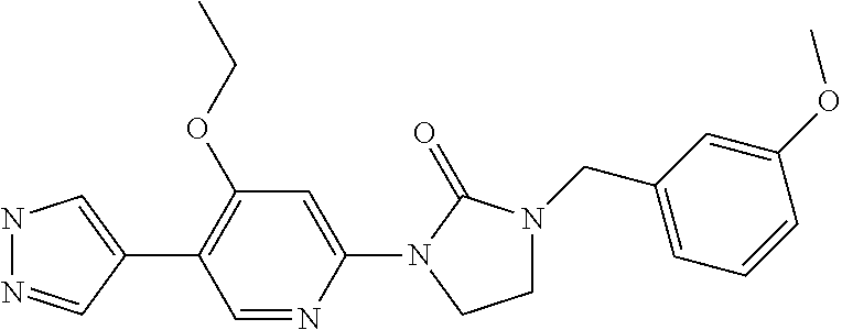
N1N=CC(C2=C(OCC)C=C(N3C(=O)N(CC4=CC=CC(OC)=C4)CC3)N=C2)=C1
